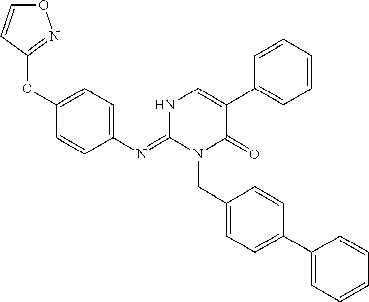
C1(N=C2N(CC3=CC=C(C4=CC=CC=C4)C=C3)C(=O)C(C3=CC=CC=C3)=CN2)=CC=C(OC2=NOC=C2)C=C1
